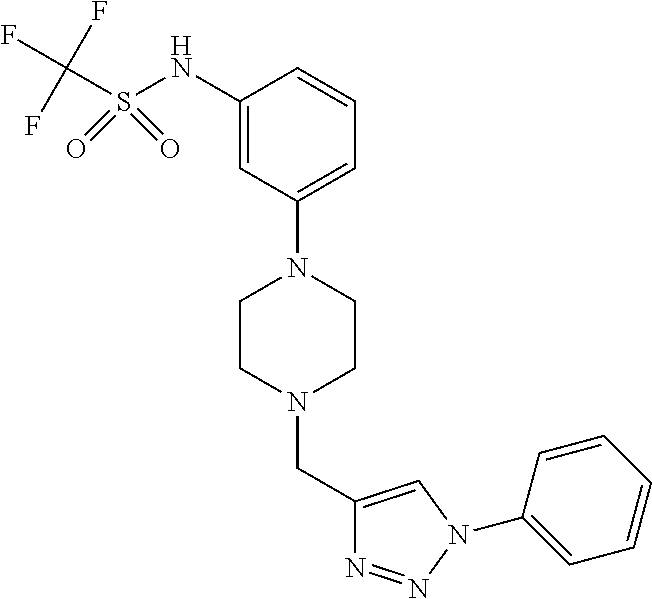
C1(NS(C(F)(F)F)(=O)=O)=CC(N2CCN(CC3=CN(C4=CC=CC=C4)N=N3)CC2)=CC=C1
